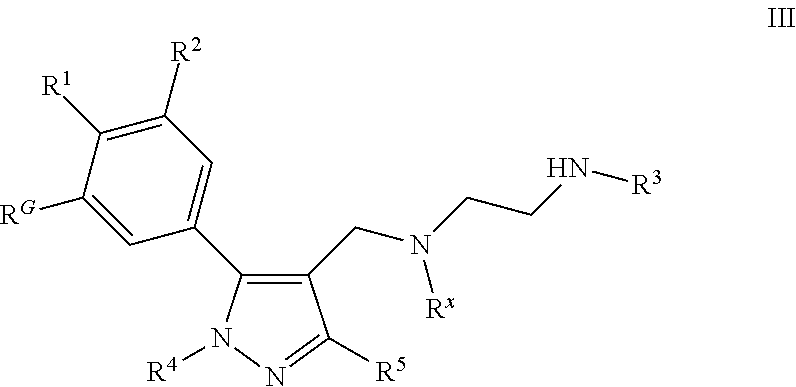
C1(CN(CCN[R3])[Rx])=C(C2=CC([R2])=C([R1])C([RG])=C2)N([R4])N=C1[R5]
